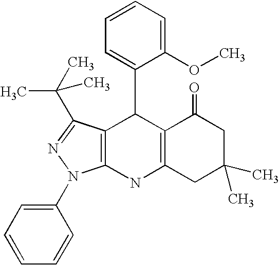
C12=C(NC3=C(C1C1=CC=CC=C1OC)C(C(C)(C)C)=NN3C1=CC=CC=C1)CC(C)(C)CC2=O
